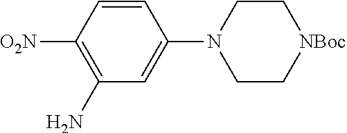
C1=CC([O2N])=C(N)C=C1N1CC[NBoc]CC1
